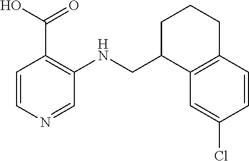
C1=CC2=C(C=C1Cl)C(CNC1=C(C(O)=O)C=CN=C1)CCC2
